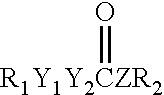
[R1Y1Y2CZR2]=O
